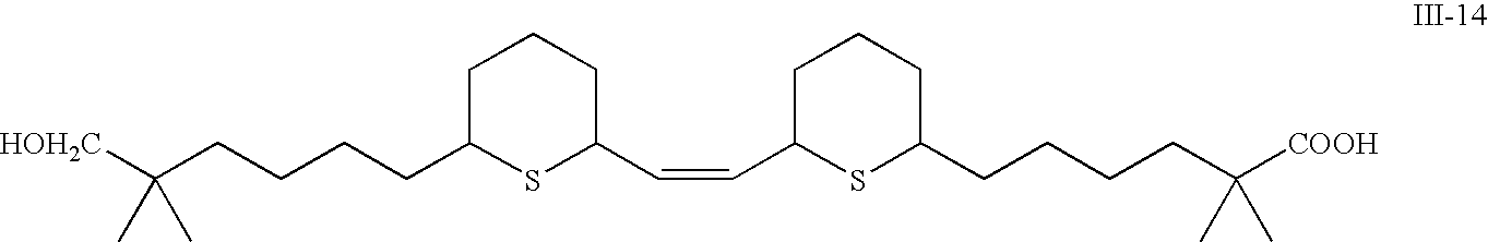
C(CCCCC1SC(C=CC2SC(CCCCC([COOH])(C)C)CCC2)CCC1)([HOH2C])(C)C
